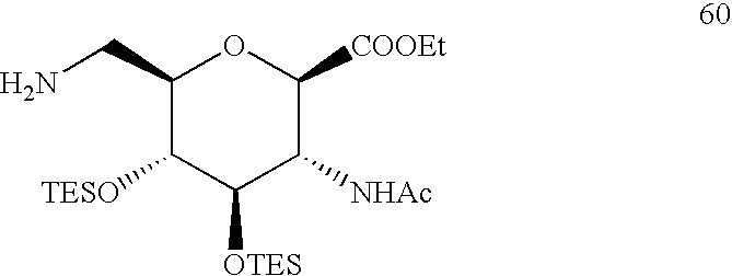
C1(CN)C([TESO])C([OTES])C([NHAc])C([COOEt])O1
